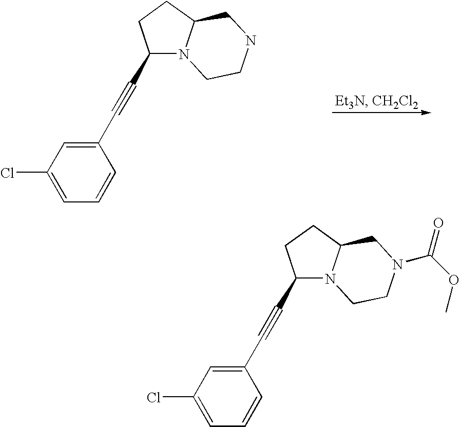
C1(Cl)=CC=CC(C#CC2N3C(CC2)CNCC3)=C1.C1(Cl)=CC=CC(C#CC2N3C(CC2)CN(C(OC)=O)CC3)=C1
